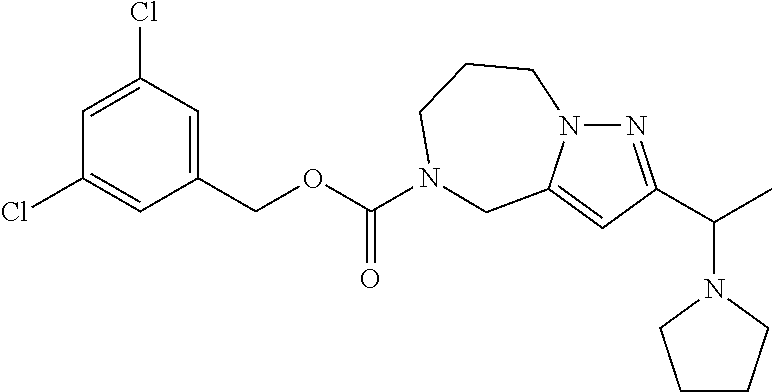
C1(COC(=O)N2CCCN3N=C(C(C)N4CCCC4)C=C3C2)=CC(Cl)=CC(Cl)=C1
